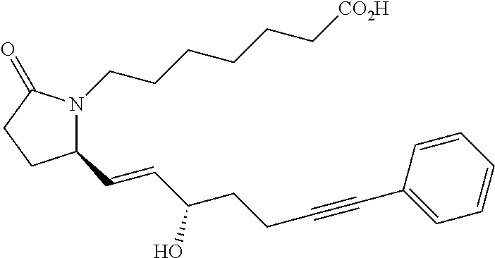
C1(C=CC(CCC#CC2=CC=CC=C2)O)N(CCCCCC[CO2H])C(=O)CC1
